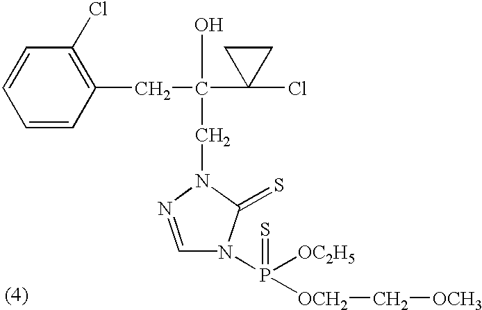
C1=CC=CC(CC(C2(Cl)CC2)(O)CN2C(=S)N(P([OCH2]C[OCH3])([OC2H5])=S)C=N2)=C1Cl
